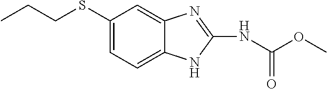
CCCSC1=CC=C2C(=C1)N=C(NC(OC)=O)N2
